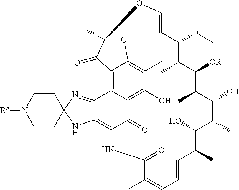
C1([OR])C(C)C(OC)C=COC2(C)OC3=C(C)C(O)=C4C(=O)C(=C5C(=NC6(N5)CCN([R5])CC6)C4=C3C2=O)NC(=O)C(C)=CC=CC(C)C(O)C(C)C(O)C1C
